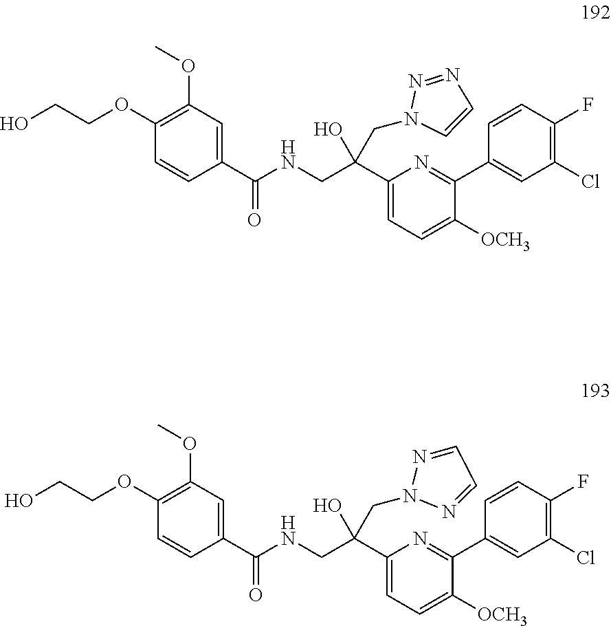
C1(OC)=C(OCCO)C=CC(C(NCC(C2=CC=C([OCH3])C(C3=CC(Cl)=C(F)C=C3)=N2)(CN2C=CN=N2)O)=O)=C1.C1(OC)=C(OCCO)C=CC(C(NCC(C2=CC=C([OCH3])C(C3=CC(Cl)=C(F)C=C3)=N2)(CN2N=CC=N2)O)=O)=C1
